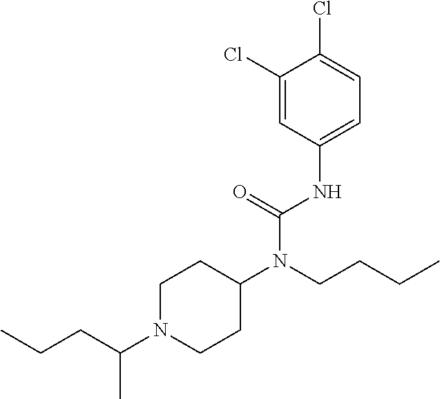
C1(N(C(NC2=CC=C(Cl)C(Cl)=C2)=O)CCCC)CCN(C(CCC)C)CC1
